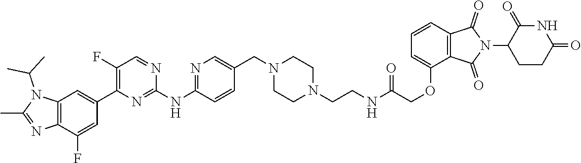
N1=CC(F)=C(C2=CC3=C(C(F)=C2)N=C(C)N3C(C)C)N=C1NC1=NC=C(CN2CCN(CCNC(COC3=CC=CC4=C3C(=O)N(C3CCC(=O)NC3=O)C4=O)=O)CC2)C=C1
